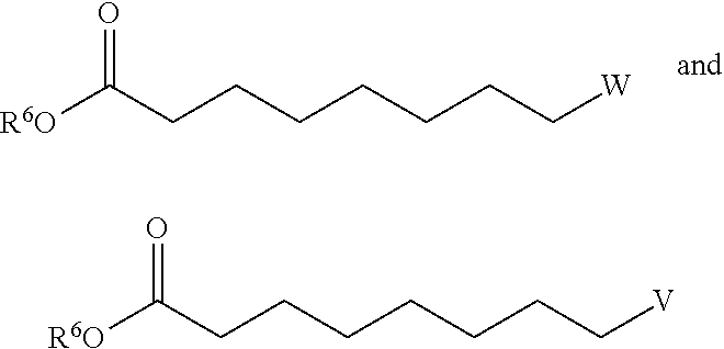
[R6O]C(CCCCCCC[W])=O.[R6O]C(CCCCCCC[V])=O
